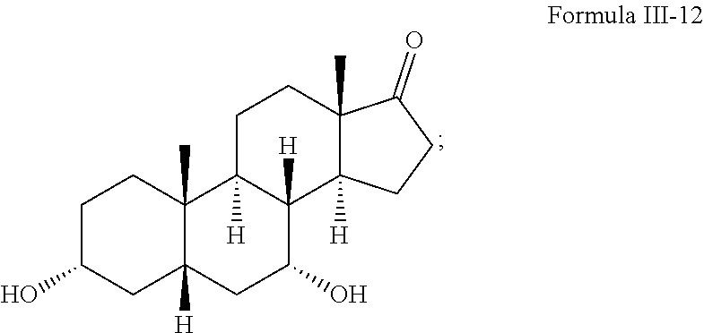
C1C(O)CC2([H])C(C)(C1)C1([H])C([H])(C(O)C2)C2([H])C(C)(CC1)C(=O)CC2
